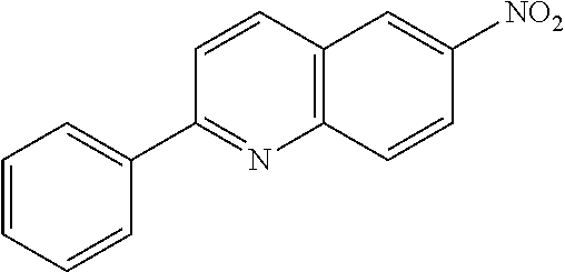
C12=C(C=CC([NO2])=C1)N=C(C1=CC=CC=C1)C=C2
